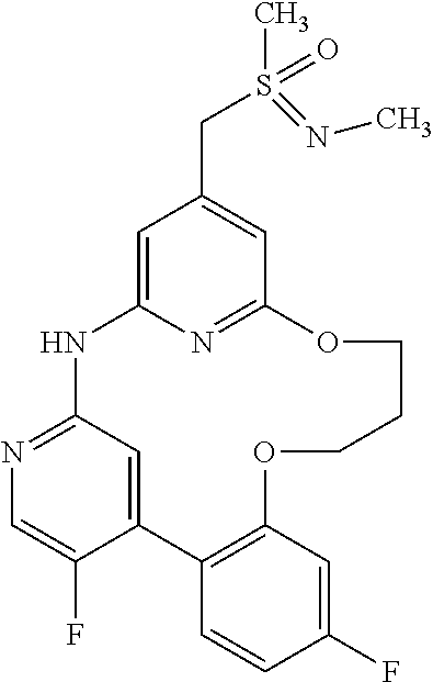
C1=C2N=C(C=C1CS(C)(=NC)=O)OCCCOC1=C(C3=CC(=NC=C3F)N2)C=CC(F)=C1
